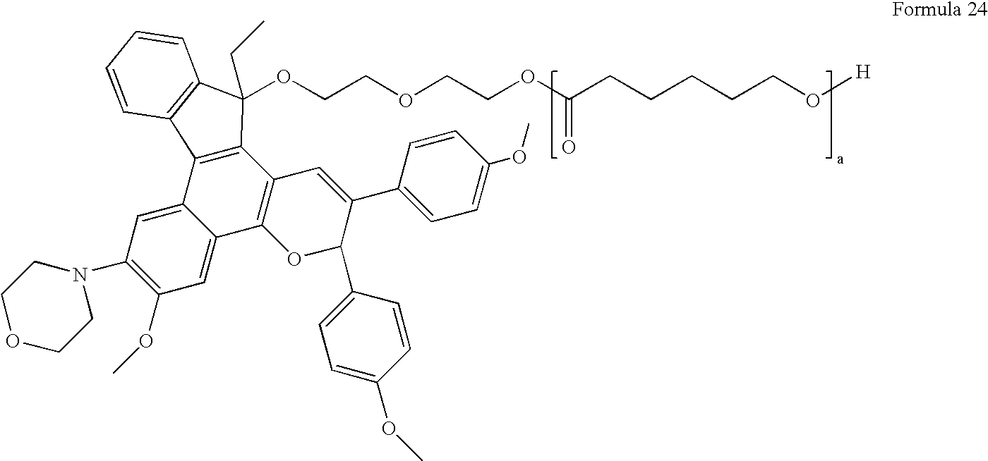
C1=CC(OC)=CC=C1C1=CC2=C(C3=CC(OC)=C(N4CCOCC4)C=C3C3=C2C(CC)(OCCOCCOC(CCCCCO[H])=O)C2=C3C=CC=C2)OC1C1=CC=C(OC)C=C1
